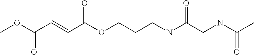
COC(C=CC(OCCCNC(CNC(C)=O)=O)=O)=O
